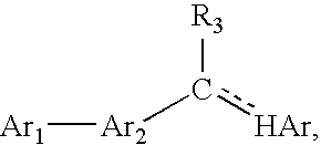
[R3]c([HAr])[Ar2][Ar1]
